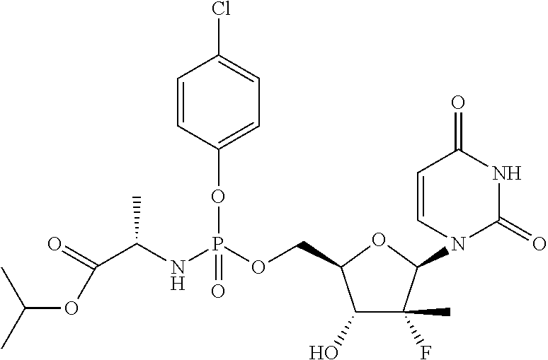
C1(O)C(F)(C)C(N2C=CC(=O)NC2=O)OC1COP(NC(C(OC(C)C)=O)C)(OC1=CC=C(Cl)C=C1)=O
